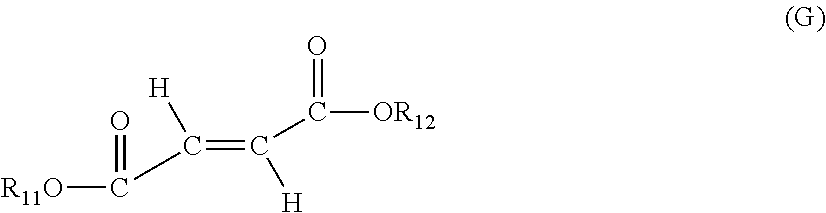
C(=C(C(=O)[OR12])[H])([H])C(=O)[R11O]
